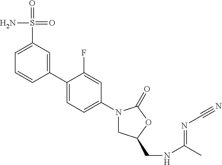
C1(C2=CC=C(N3CC(CNC(C)=NC#N)OC3=O)C=C2F)=CC(S(=O)(=O)N)=CC=C1
